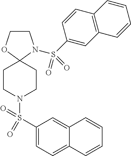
C1CN(S(C2=CC3=C(C=C2)C=CC=C3)(=O)=O)C2(O1)CCN(S(=O)(=O)C1=CC=C3C(=C1)C=CC=C3)CC2
